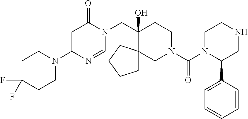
C1(N2CCC(F)(F)CC2)=CC(=O)N(CC2(O)CCN(C(=O)N3C(C4=CC=CC=C4)CNCC3)CC23CCCC3)C=N1
